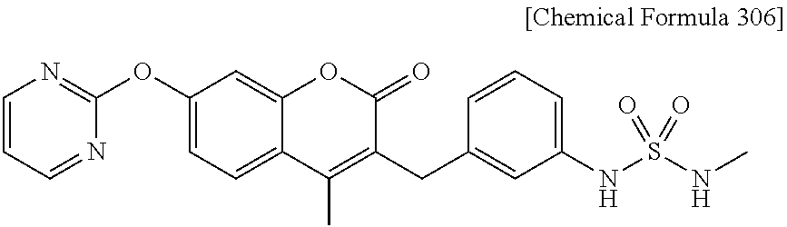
C1=CC=NC(OC2=CC=C3C(=C2)OC(=O)C(CC2=CC(NS(NC)(=O)=O)=CC=C2)=C3C)=N1
